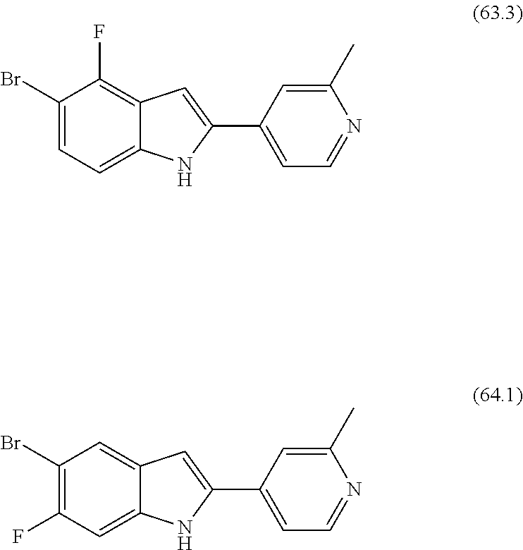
C1(Br)=CC=C2C(=C1F)C=C(C1=CC=NC(C)=C1)N2.C1(Br)=C(F)C=C2C(=C1)C=C(C1=CC=NC(C)=C1)N2
